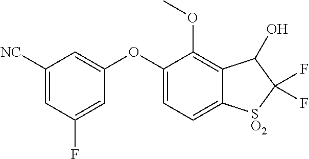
C1([NC])=CC(F)=CC(OC2=CC=C3C(=C2OC)C(O)C(F)(F)[SO2]3)=C1
